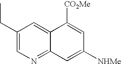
C1=C2C(=NC=C1CC)C=C([NHMe])C=C2[CO2Me]
